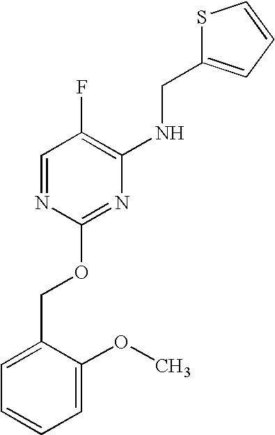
S1C(CNC2=C(F)C=NC(OCC3=CC=CC=C3OC)=N2)=CC=C1
